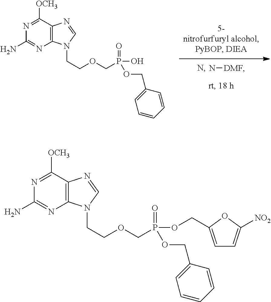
N[DMF].C1(N)=NC2=C(C([OCH3])=N1)N=CN2CCOCP(=O)(O)OCC1=CC=CC=C1.C1(N)=NC2=C(C([OCH3])=N1)N=CN2CCOCP(=O)(OCC1=CC=C([NO2])O1)OCC1=CC=CC=C1
